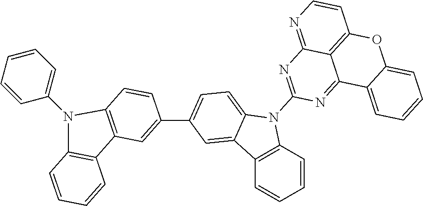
C12=C(C=CC=C1)N(C1=NC3=NC=CC4=C3C(=N1)C1=CC=CC=C1O4)C1=CC=C(C3=CC4=C(C=C3)N(C3=CC=CC=C3)C3=C4C=CC=C3)C=C21
